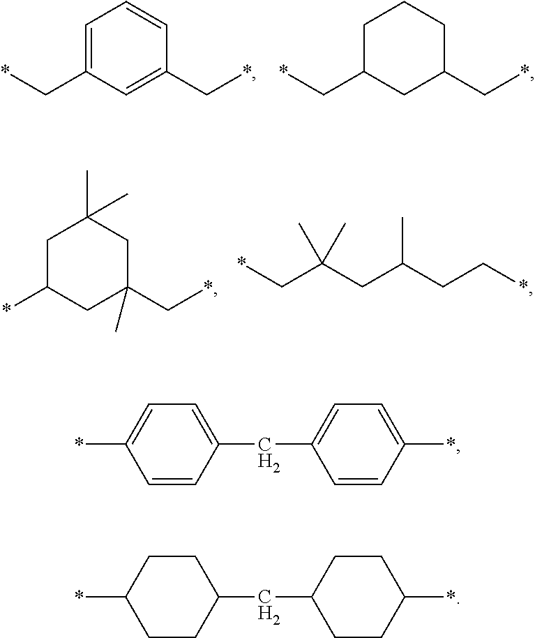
C1=C(C*)C=C(C*)C=C1.C1C(C*)CC(C*)CC1.C1C(*)CC(C*)(C)CC1(C)C.*CC(CC(CC*)C)(C)C.C1=CC(CC2=CC=C(*)C=C2)=CC=C1*.C1CC(CC2CCC(*)CC2)CCC1*
